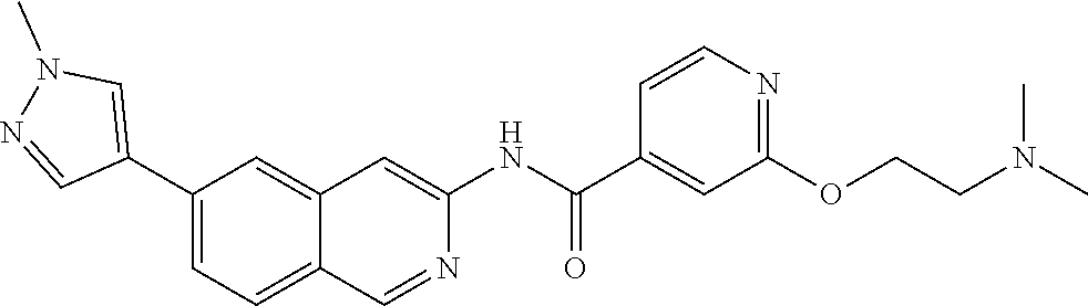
C1(C2=CN(C)N=C2)=CC=C2C(=C1)C=C(NC(C1=CC(OCCN(C)C)=NC=C1)=O)N=C2
